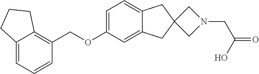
C1=C(OCC2=C3C(=CC=C2)CCC3)C=C2C(=C1)CC1(C2)CN(CC(=O)O)C1
